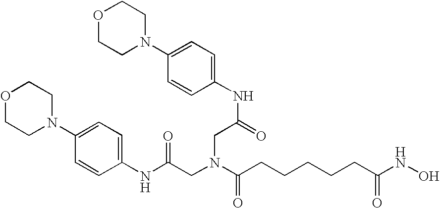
C1(NC(=O)CN(CC(NC2=CC=C(N3CCOCC3)C=C2)=O)C(=O)CCCCCC(NO)=O)=CC=C(N2CCOCC2)C=C1
